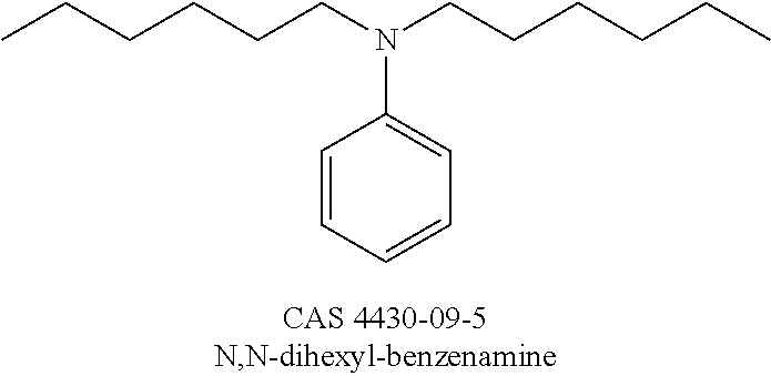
C(CCCN(CCCCCC)C1=CC=CC=C1)CC
